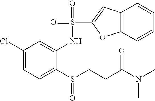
S(C1=CC2=C(O1)C=CC=C2)(=O)(=O)NC1=CC(Cl)=CC=C1S(CCC(N(C)C)=O)=O
